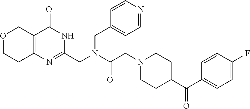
O1CCC2=C(C1)C(=O)NC(CN(C(CN1CCC(C(C3=CC=C(F)C=C3)=O)CC1)=O)CC1=CC=NC=C1)=N2
